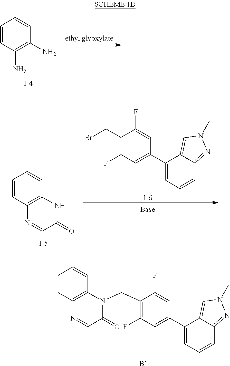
C1(N)=C(N)C=CC=C1.C1=CC2=C(C=C1)NC(=O)C=N2.C1(C2=CC=CC3=NN(C)C=C23)=CC(F)=C(CBr)C(F)=C1.[1.6].C1(C2=CC=CC3=NN(C)C=C23)=CC(F)=C(CN2C3=C(N=CC2=O)C=CC=C3)C(F)=C1.[B1]
